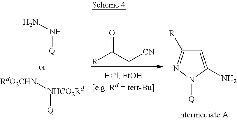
NN[Q].[RdO2CHN][NHCO2Rd][Q].[R]C(C[CN])=O.C1=C(N)N([Q])N=C1[R]
